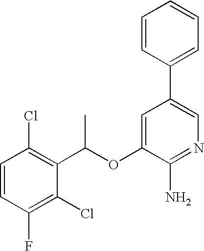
C1=CC(Cl)=C(C(OC2=CC(C3=CC=CC=C3)=CN=C2N)C)C(Cl)=C1F
